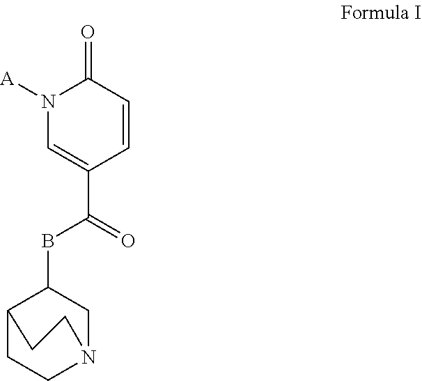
O=C1N([A])C=C(C(BC2C3CCN(C2)CC3)=O)C=C1
